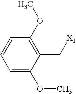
C1=C(OC)C(C[X1])=C(OC)C=C1
